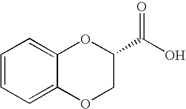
C1=CC=C2C(=C1)OC(C(O)=O)CO2
